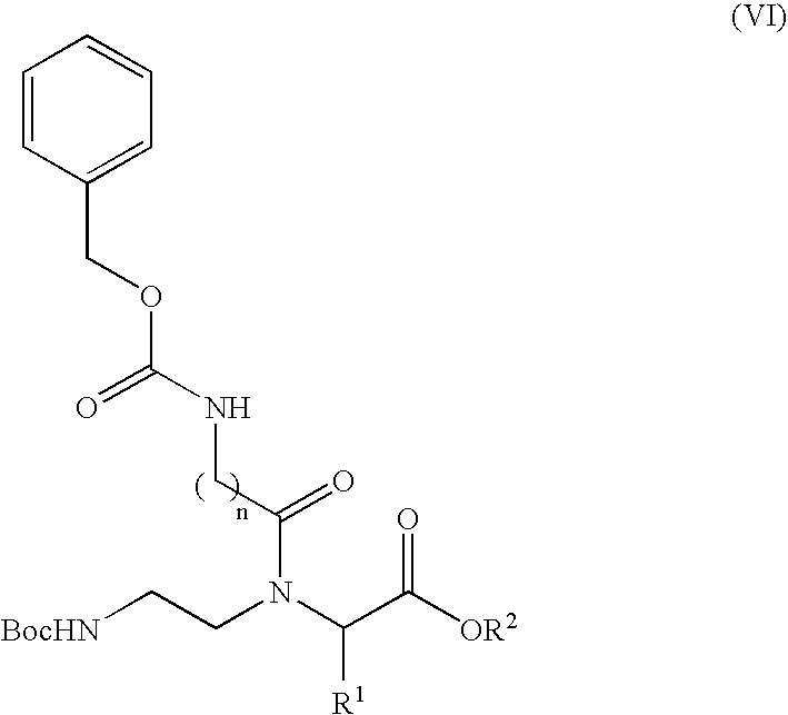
C1=CC(COC(NCC(N(C(C([OR2])=O)[R1])CC[BocHN])=O)=O)=CC=C1
